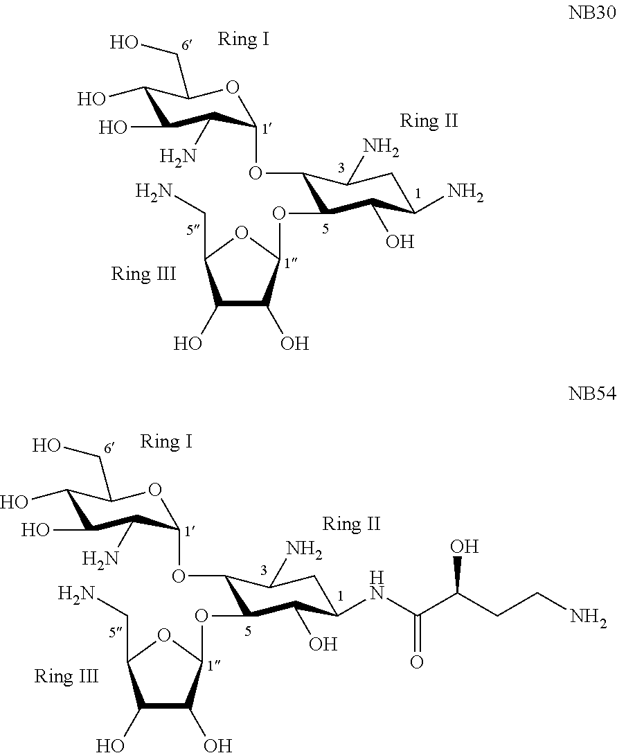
C1(O)C(O)C(N)C(OC2C(OC3C(O)C(O)C(CN)O3)C(O)C(N)CC2N)OC1CO.C1(O)C(O)C(N)C(OC2C(OC3C(O)C(O)C(CN)O3)C(O)C(NC(C(CCN)O)=O)CC2N)OC1CO
